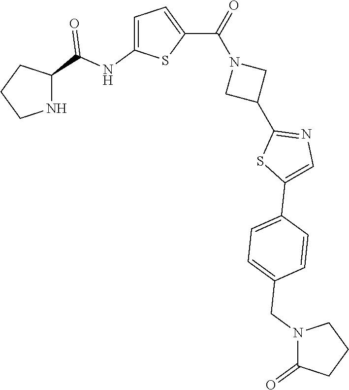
C1CNC(C(NC2=CC=C(C(=O)N3CC(C4=NC=C(C5=CC=C(CN6C(=O)CCC6)C=C5)S4)C3)S2)=O)C1
